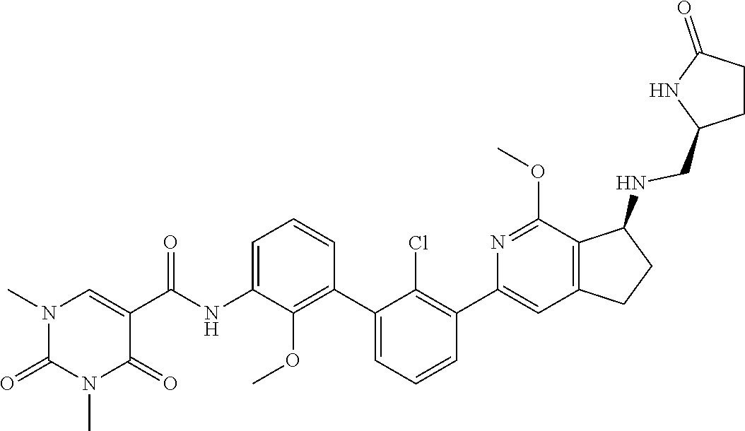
CN1C(=O)N(C)C=C(C(NC2=CC=CC(C3=CC=CC(C4=CC5=C(C(NCC6NC(=O)CC6)CC5)C(OC)=N4)=C3Cl)=C2OC)=O)C1=O
